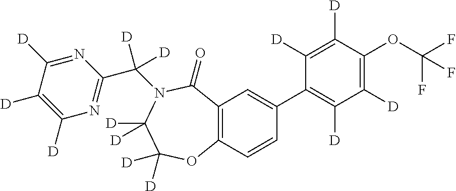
C12=C(C=CC(C3=C([D])C([D])=C(OC(F)(F)F)C([D])=C3[D])=C1)OC([D])([D])C([D])([D])N(C(C1=NC([D])=C([D])C([D])=N1)([D])[D])C2=O
